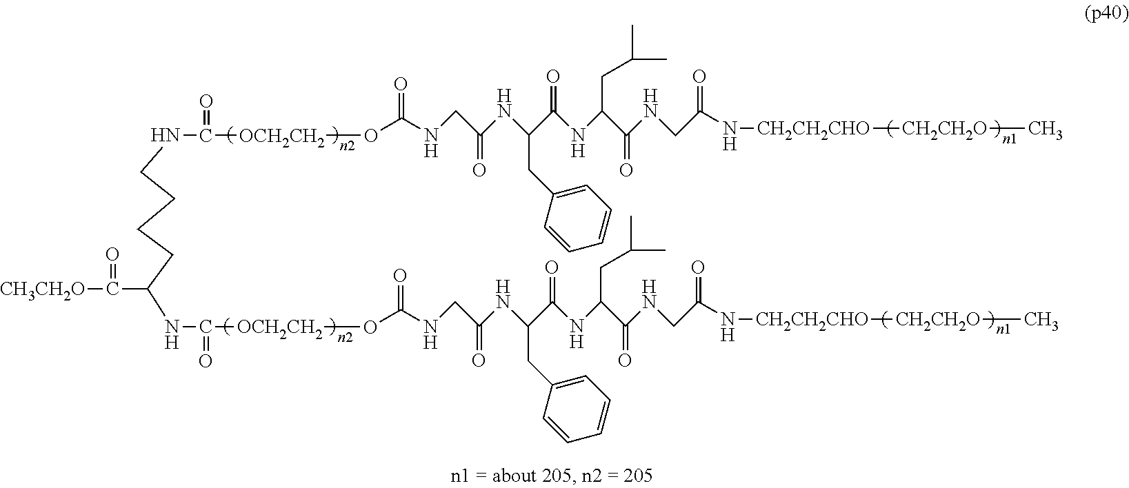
N(C(=O)CNC(C(NC(C(NC(CNC(O[OCH2CH2]C(=O)NCCCCC(C(=O)[CH3CH2O])NC(=O)[OCH2CH2]OC(NCC(NC(C(NC(C(NCC(N[CH2CH2CHO][CH2CH2O]C)=O)=O)CC(C)C)=O)CC1=CC=CC=C1)=O)=O)=O)=O)CC1=CC=CC=C1)=O)CC(C)C)=O)[CH2CH2CHO][CH2CH2O]C
